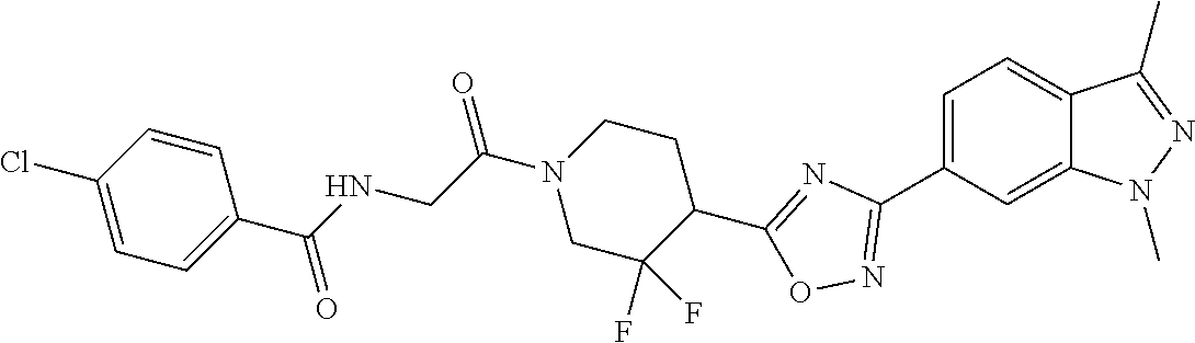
C1=C(C2=NOC(C3CCN(C(CNC(C4=CC=C(Cl)C=C4)=O)=O)CC3(F)F)=N2)C=C2C(=C1)C(C)=NN2C
